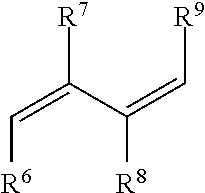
[R7]C(C(=C[R9])[R8])=C[R6]
